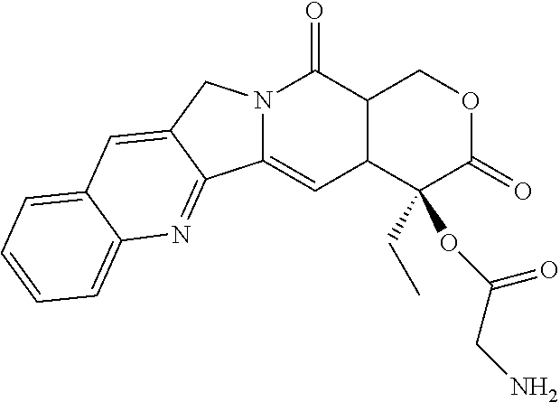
N12C(=CC3C(C1=O)COC(=O)C3(OC(CN)=O)CC)C1=NC3=CC=CC=C3C=C1C2
